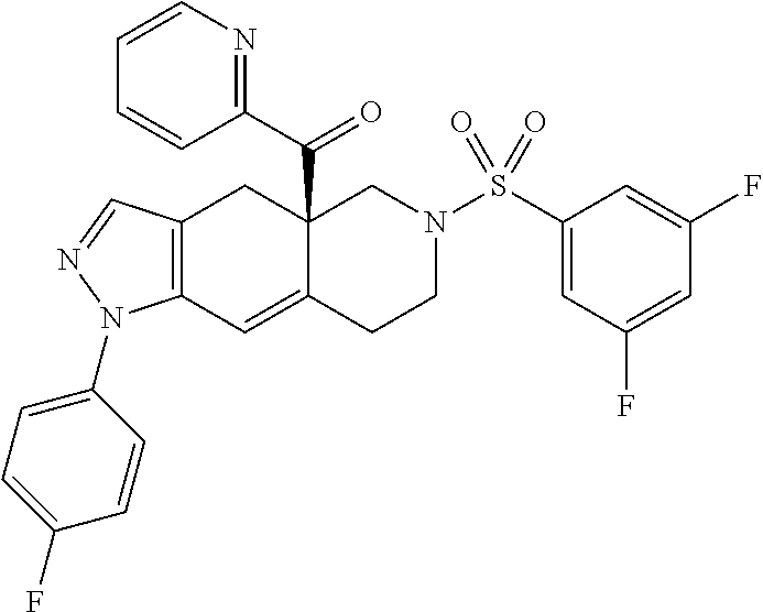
C12=C(C=C3C(C(C4=NC=CC=C4)=O)(C1)CN(S(C1=CC(F)=CC(F)=C1)(=O)=O)CC3)N(C1=CC=C(F)C=C1)N=C2
